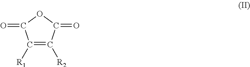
O=C1C([R1])=C([R2])C(=O)O1
